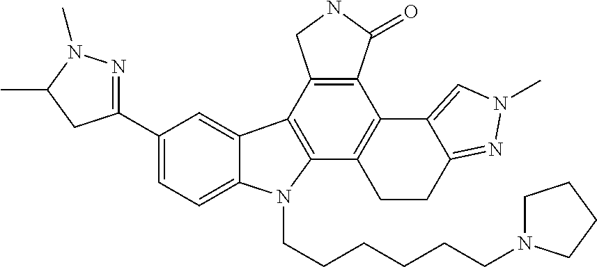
C1(C2=NN(C)C(C)C2)=CC=C2C(=C1)C1=C(N2CCCCCCN2CCCC2)C2=C(C3=C1CNC3=O)C1=CN(C)N=C1CC2
